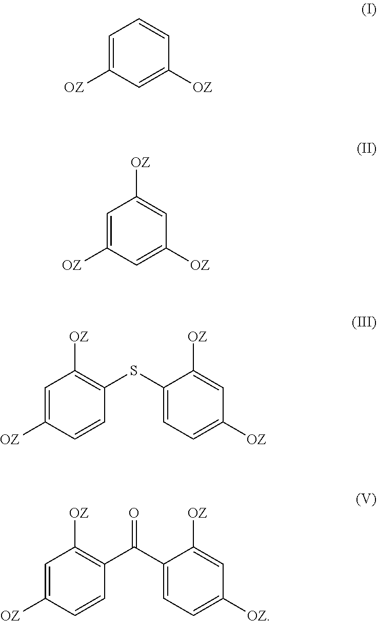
C1=C([OZ])C=CC(SC2=CC=C([OZ])C=C2[OZ])=C1[OZ].C1=C([OZ])C=C([OZ])C=C1[OZ].C1=C([OZ])C=C([OZ])C=C1.C1=C([OZ])C=CC(C(C2=CC=C([OZ])C=C2[OZ])=O)=C1[OZ]
